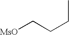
CCCC[MsO]
